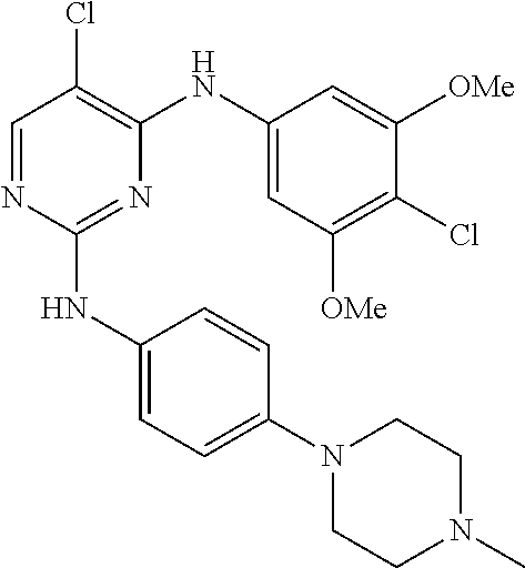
N1=C(NC2=CC=C(N3CCN(C)CC3)C=C2)N=CC(Cl)=C1NC1=CC([OMe])=C(Cl)C([OMe])=C1
